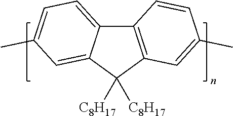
C12=CC=C(C)C=C1C([C8H17])([C8H17])C1=C2C=CC(C)=C1
